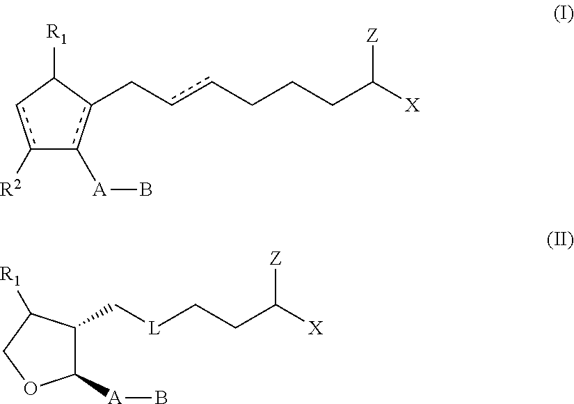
c1([R2])cC([R1])c(CccCCCC([X])[Z])c-1[A]B.C([L]CCC([X])[Z])C1C([A]B)OCC1[R1]
